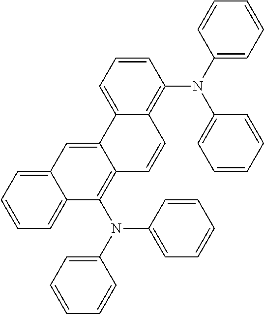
C12=CC=CC(N(C3=CC=CC=C3)C3=CC=CC=C3)=C1C=CC1=C(N(C3=CC=CC=C3)C3=CC=CC=C3)C3=CC=CC=C3C=C21
